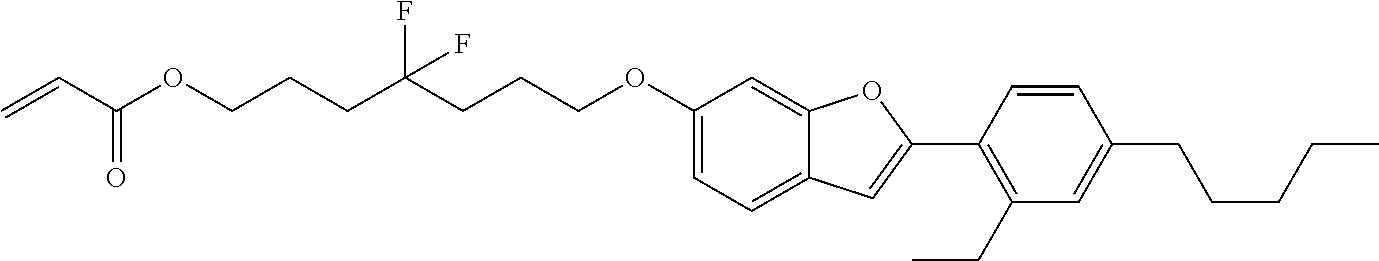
C1(OCCCC(CCCOC(C=C)=O)(F)F)=CC=C2C(=C1)OC(C1=C(CC)C=C(CCCCC)C=C1)=C2
